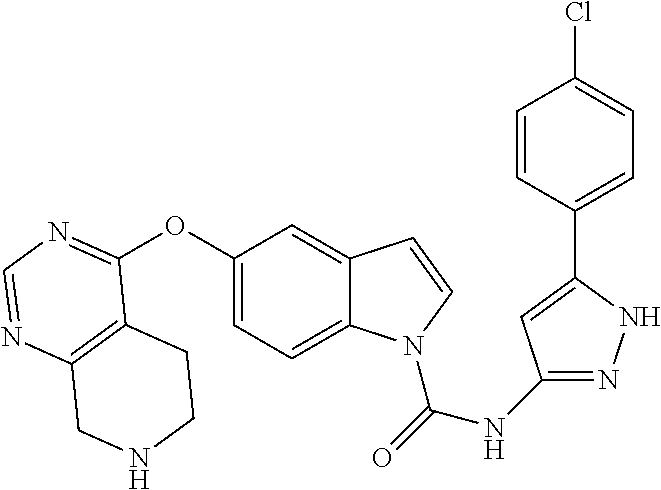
C12=C(N=CN=C1OC1=CC=C3C(=C1)C=CN3C(=O)NC1=NNC(C3=CC=C(Cl)C=C3)=C1)CNCC2
